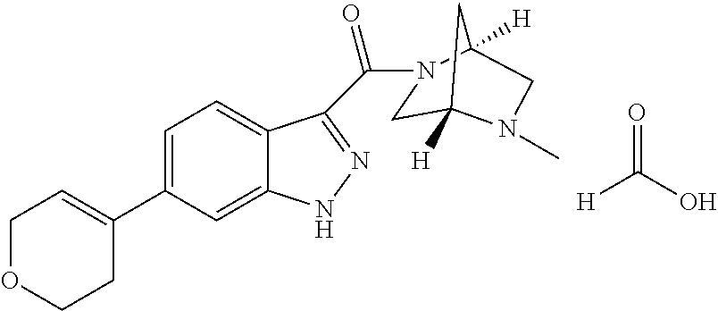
[H]C(O)=O.C(=O)(C1=NNC2=CC(C3=CCOCC3)=CC=C21)N1CC2([H])N(C)CC1([H])C2
